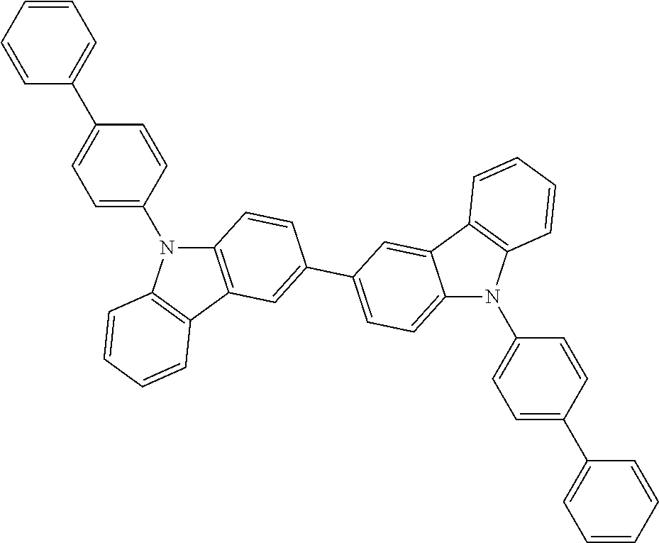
C12=CC=C(C3=CC4=C(C=C3)N(C3=CC=C(C5=CC=CC=C5)C=C3)C3=C4C=CC=C3)C=C1C1=C(N2C2=CC=C(C3=CC=CC=C3)C=C2)C=CC=C1
